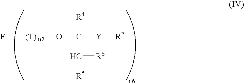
F[(T)m2]OC([Y][R7])(C([R5])[R6])[R4]
